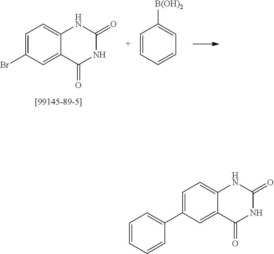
C1=C(Br)C=C2C(=C1)NC(=O)NC2=O.C1=CC=CC=C1[B(OH)2].C1=C(C2=CC=CC=C2)C=C2C(=C1)NC(=O)NC2=O
